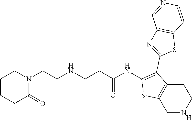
C1NCCC2=C1SC(NC(CCNCCN1CCCCC1=O)=O)=C2C1=NC2=C(S1)C=CN=C2.[H]
